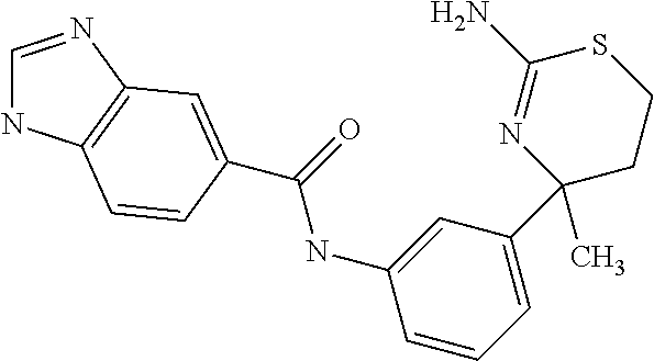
C1=NC2=C(N1)C=CC(C(=O)NC1=CC(C3(C)N=C(N)SCC3)=CC=C1)=C2
